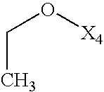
C(C)O[X4]
